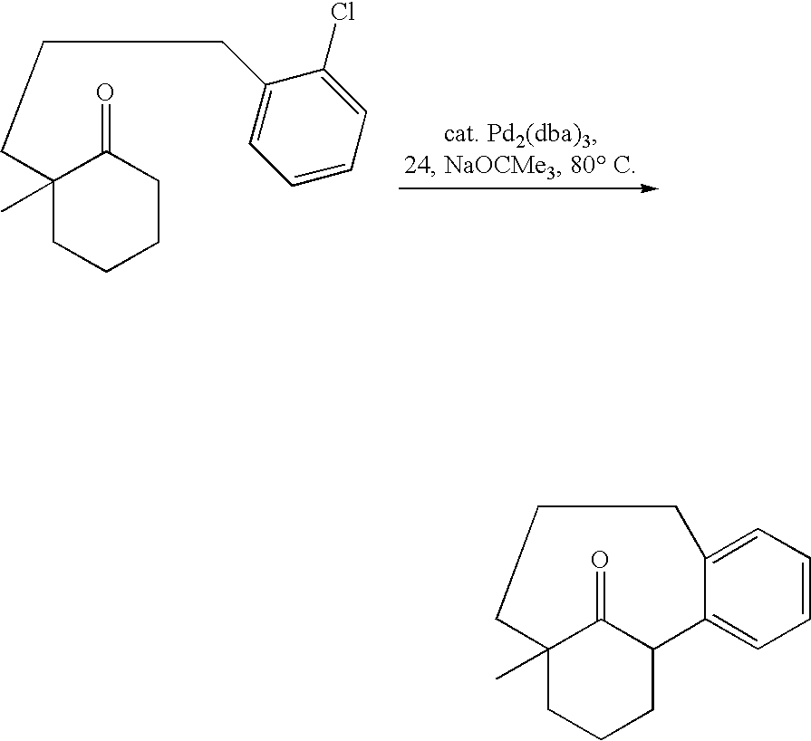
C1(C)(CCCC2=CC=CC=C2Cl)CCCCC1=O.C12(C)CCCC(C1=O)C1=CC=CC=C1CCC2
